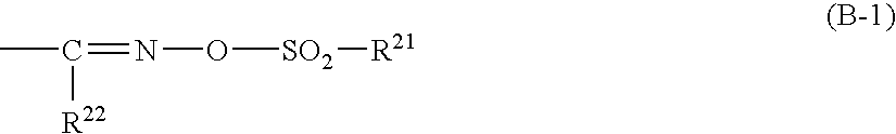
CC([R22])=NO[SO2][R21]
